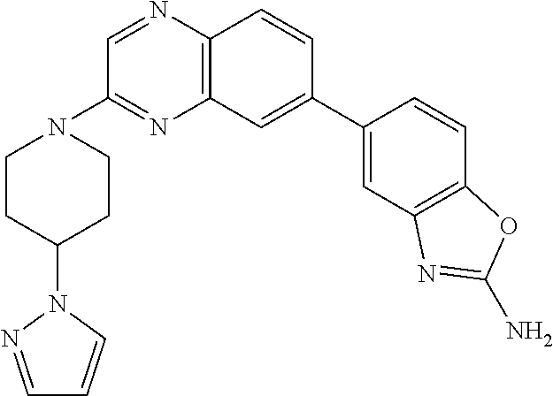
C12=C(C=C(C3=CC4=C(C=C3)OC(N)=N4)C=C1)N=C(N1CCC(N3N=CC=C3)CC1)C=N2
